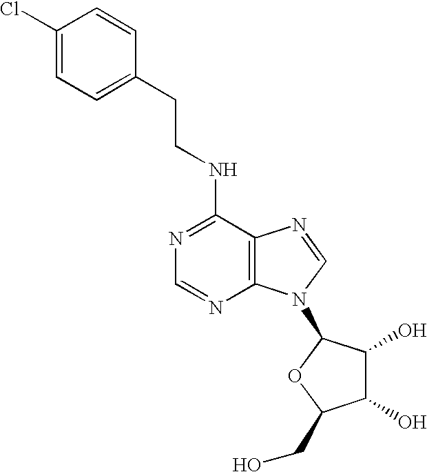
C1(NCCC2=CC=C(Cl)C=C2)=NC=NC2=C1N=CN2C1C(O)C(O)C(CO)O1
